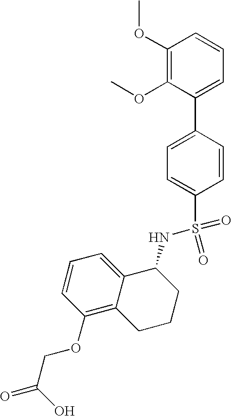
C1(OC)=C(OC)C(C2=CC=C(S(NC3C4=CC=CC(OCC(=O)O)=C4CCC3)(=O)=O)C=C2)=CC=C1
